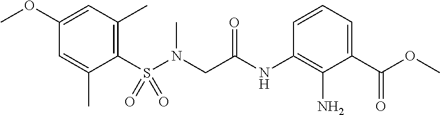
C1(S(N(CC(NC2=C(N)C(C(OC)=O)=CC=C2)=O)C)(=O)=O)=C(C)C=C(OC)C=C1C
